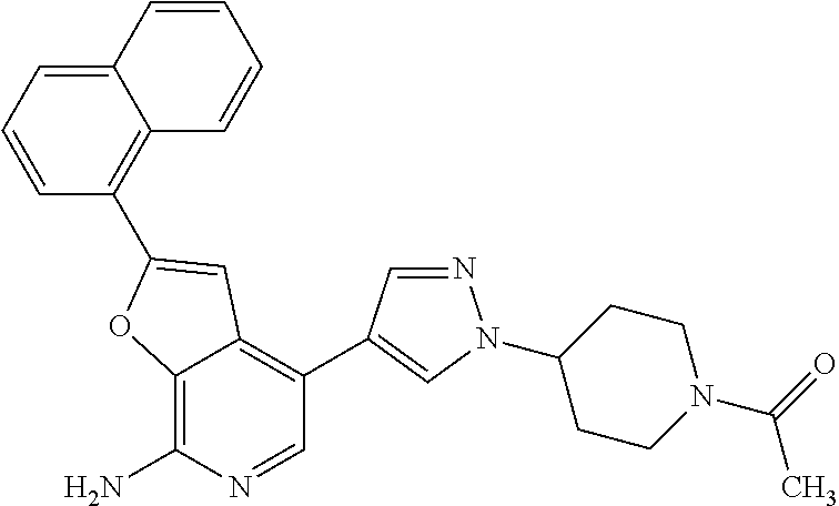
C12=C(N)N=CC(C3=CN(C4CCN(C(=O)C)CC4)N=C3)=C1C=C(C1=C3C(=CC=C1)C=CC=C3)O2
